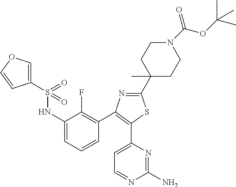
N(C1=CC=CC(C2=C(C3=CC=NC(N)=N3)SC(C3(C)CCN(C(OC(C)(C)C)=O)CC3)=N2)=C1F)S(C1=COC=C1)(=O)=O
